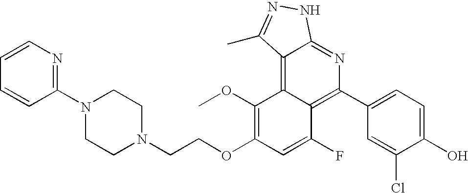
C1=CN=C(N2CCN(CCOC3=C(OC)C4=C5C(=NC(C6=CC=C(O)C(Cl)=C6)=C4C(F)=C3)NN=C5C)CC2)C=C1
